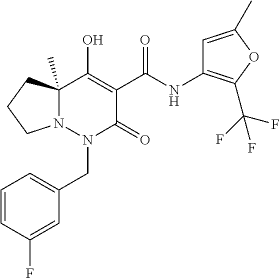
N12C(C)(CCC1)C(O)=C(C(NC1=C(C(F)(F)F)OC(C)=C1)=O)C(=O)N2CC1=CC=CC(F)=C1
